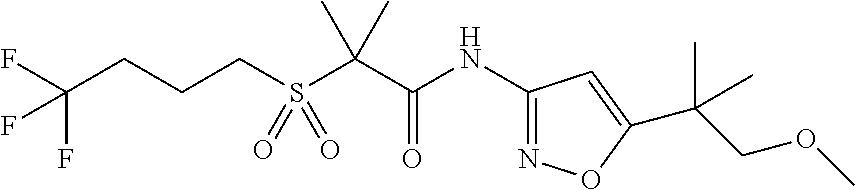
C(C(=O)NC1=NOC(C(COC)(C)C)=C1)(C)(C)S(CCCC(F)(F)F)(=O)=O
